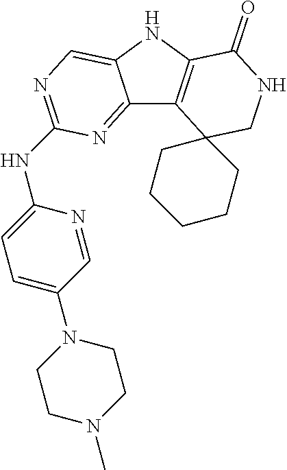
C12=NC(NC3=CC=C(N4CCN(C)CC4)C=N3)=NC=C1NC1=C2C2(CNC1=O)CCCCC2
